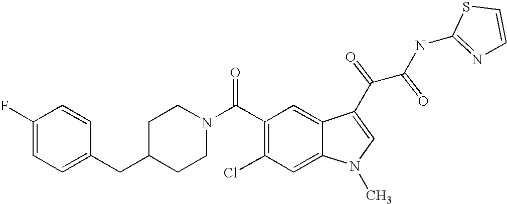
C1(F)=CC=C(CC2CCN(C(C3=C(Cl)C=C4C(=C3)C(C(C(NC3=NC=CS3)=O)=O)=CN4C)=O)CC2)C=C1
